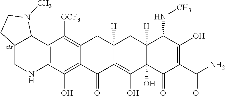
C12=C(C(O)=C3C(=C1[OCF3])CC1([H])CC4([H])C(NC)C(O)=C(C(=O)N)C(=O)C4(O)C(O)=C1C3=O)NCC1C2N(C)CC1
